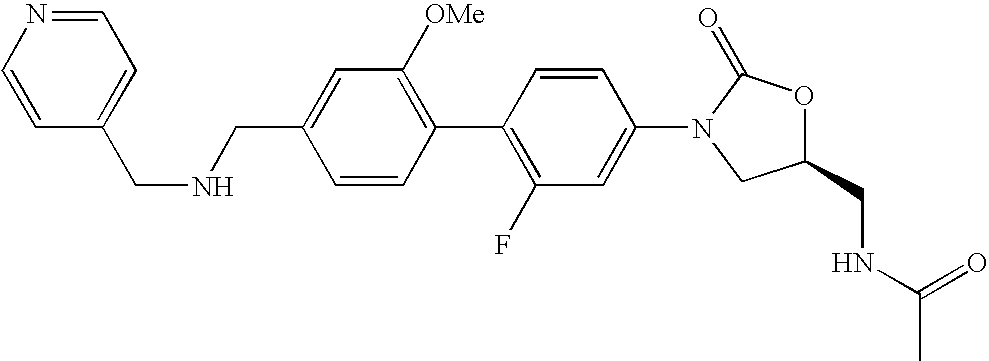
C1=C(CNCC2=CC=NC=C2)C=CC(C2=C(F)C=C(N3CC(CNC(C)=O)OC3=O)C=C2)=C1[OMe]
